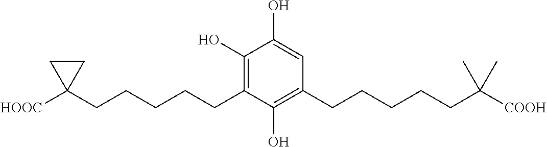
C1(O)=C(CCCCCC2([HOOC])CC2)C(O)=C(CCCCCC([COOH])(C)C)C=C1O
